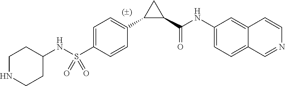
C1(C(NC2=CC=C3C=NC=CC3=C2)=O)CC1C1=CC=C(S(NC2CCNCC2)(=O)=O)C=C1
